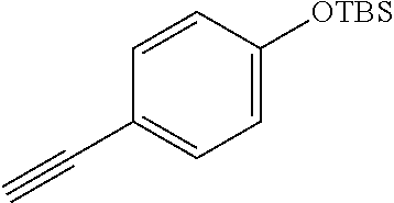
C1(C#C)=CC=C([OTBS])C=C1
